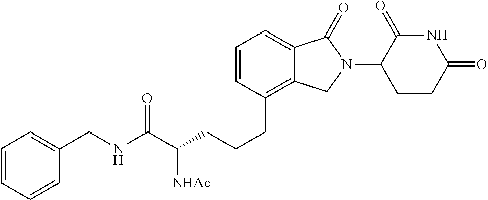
C(CC1=C2C(=CC=C1)C(=O)N(C1C(=O)NC(=O)CC1)C2)CC(C(NCC1=CC=CC=C1)=O)[NHAc]
